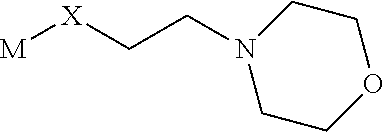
[M][X]CCN1CCOCC1
